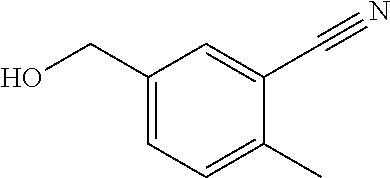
C(C1=CC=C(C)C(C#N)=C1)O
